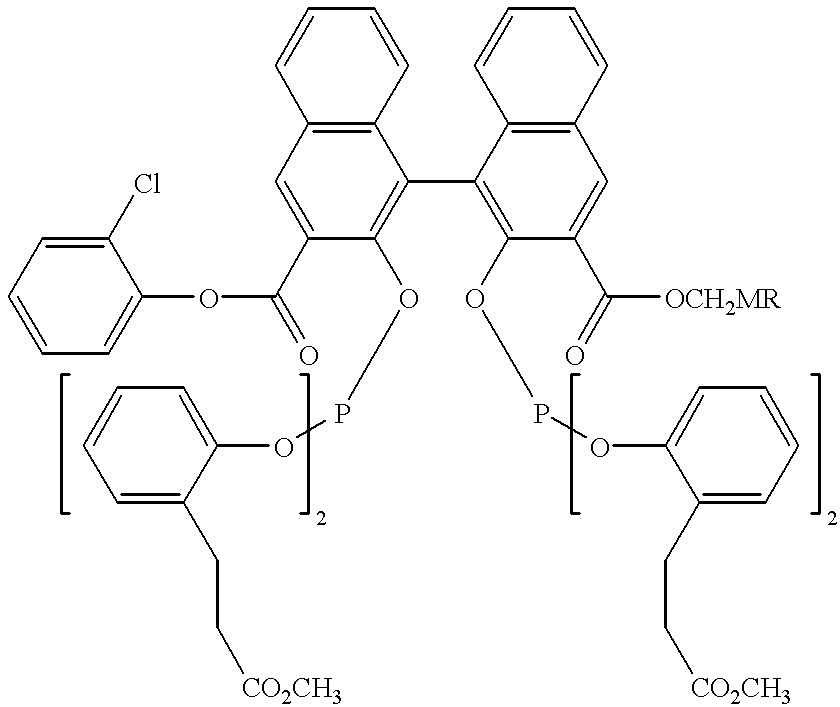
C1=CC2=C(C=C1)C(C1=C(OPOC3=CC=CC=C3CC[CO2CH3])C(C(=O)[OCH2MR])=CC3=C1C=CC=C3)=C(OPOC1=CC=CC=C1CC[CO2CH3])C(C(=O)OC1=CC=CC=C1Cl)=C2
